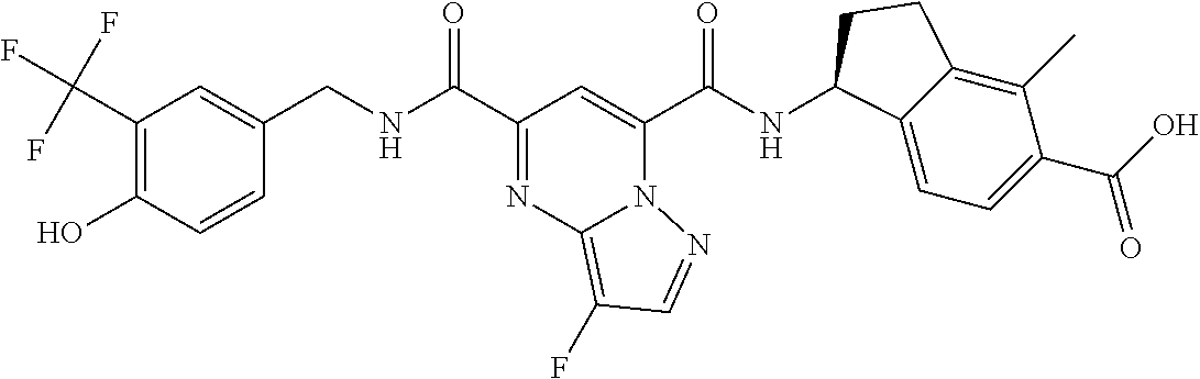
N12C(C(NC3C4=CC=C(C(O)=O)C(C)=C4CC3)=O)=CC(C(NCC3=CC(C(F)(F)F)=C(O)C=C3)=O)=NC1=C(F)C=N2
